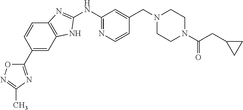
C12=C(C=C(C3=NC(C)=NO3)C=C1)NC(NC1=NC=CC(CN3CCN(C(CC4CC4)=O)CC3)=C1)=N2
